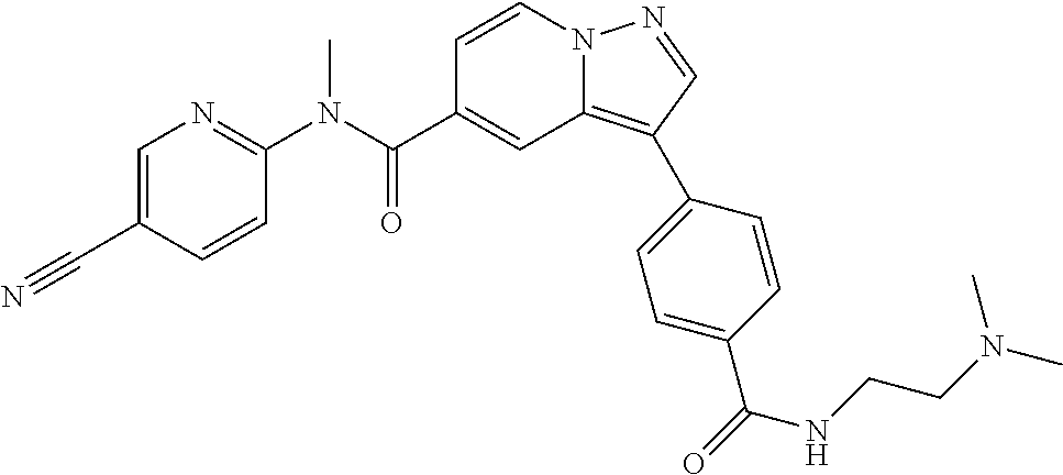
C1=CN2C(=C(C3=CC=C(C(=O)NCCN(C)C)C=C3)C=N2)C=C1C(N(C1=NC=C(C#N)C=C1)C)=O
